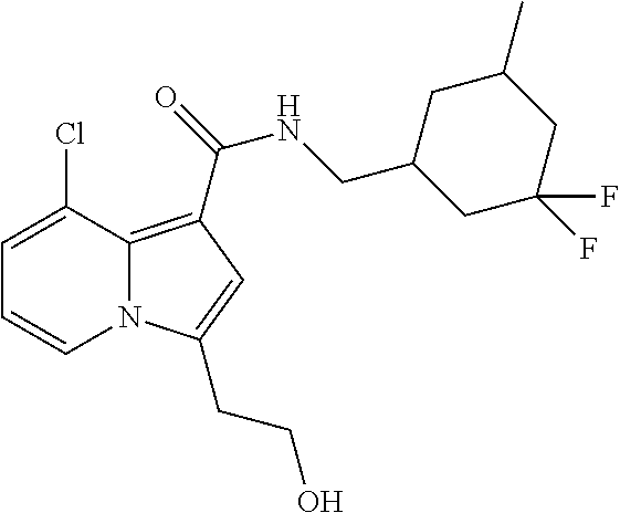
C1=C(Cl)C2=C(C(NCC3CC(F)(F)CC(C)C3)=O)C=C(CCO)N2C=C1
